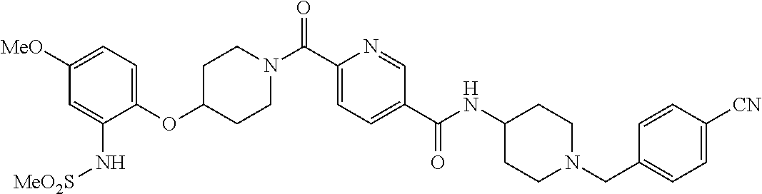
C1CN(C(C2=CC=C(C(=O)NC3CCN(CC4=CC=C([CN])C=C4)CC3)C=N2)=O)CCC1OC1=CC=C([MeO])C=C1N[MeO2S]
